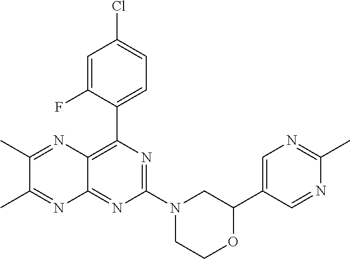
N1=C(N2CC(C3=CN=C(C)N=C3)OCC2)N=C2C(=C1C1=CC=C(Cl)C=C1F)N=C(C)C(C)=N2
